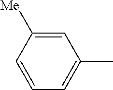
C1=CC([Me])=CC(C)=C1
